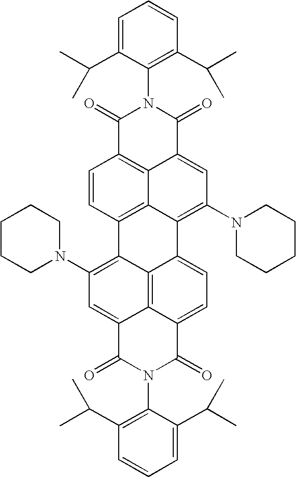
C1=C(C(C)C)C(N2C(=O)C3=C4C(=CC(N5CCCCC5)=C5C4=C(C=C3)C3=C(N4CCCCC4)C=C4C6=C3C5=CC=C6C(=O)N(C3=C(C(C)C)C=CC=C3C(C)C)C4=O)C2=O)=C(C(C)C)C=C1
